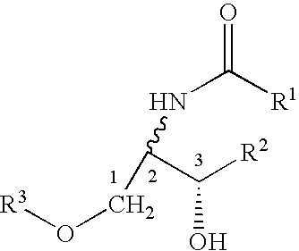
N(C([R1])=O)C(CO[R3])C([R2])O
